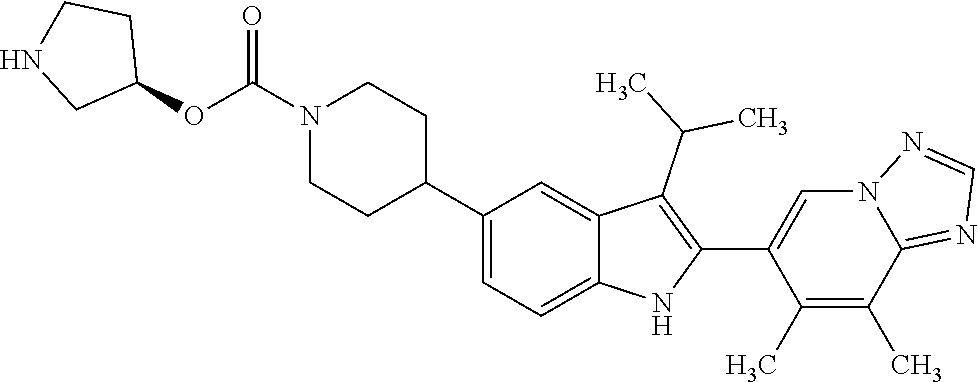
N1(C(OC2CCNC2)=O)CCC(C2=CC=C3C(=C2)C(C(C)C)=C(C2=CN4C(=NC=N4)C(C)=C2C)N3)CC1
